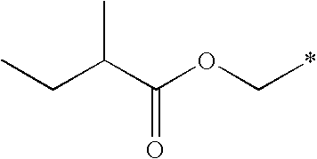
C(OC*)(C(CC)C)=O
